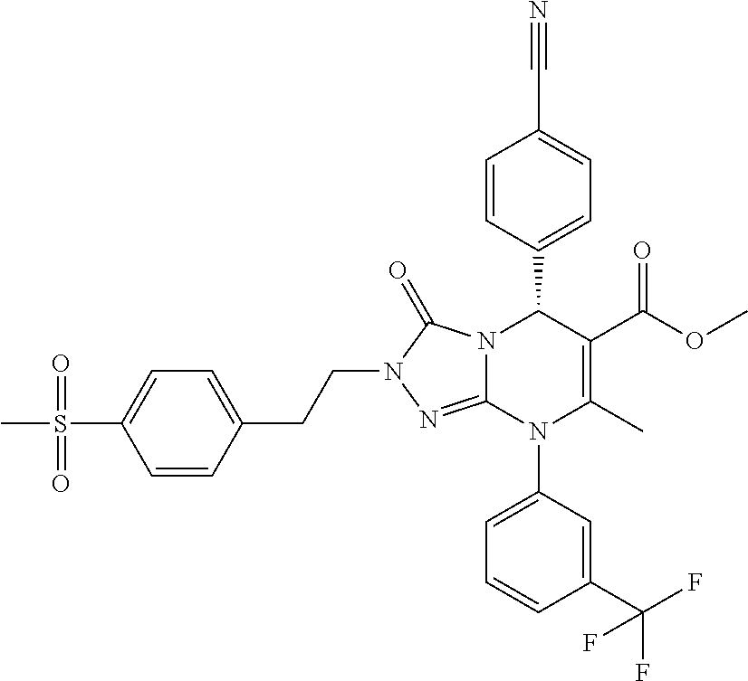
C1=CC(C2N3C(=NN(CCC4=CC=C(S(C)(=O)=O)C=C4)C3=O)N(C3=CC=CC(C(F)(F)F)=C3)C(C)=C2C(OC)=O)=CC=C1C#N
